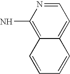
C1=NC(N)=C2C(=C1)C=CC=C2
